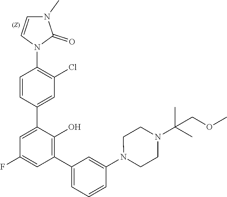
C1(C2=C(O)C(C3=CC(Cl)=C(N4C(=O)N(C)C=C4)C=C3)=CC(F)=C2)=CC=CC(N2CCN(C(C)(C)COC)CC2)=C1
